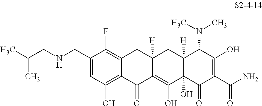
C12=C(O)C=C(CNCC(C)C)C(F)=C1CC1([H])C(=C(O)C3(O)C([H])(C1)C(N(C)C)C(O)=C(C(N)=O)C3=O)C2=O
